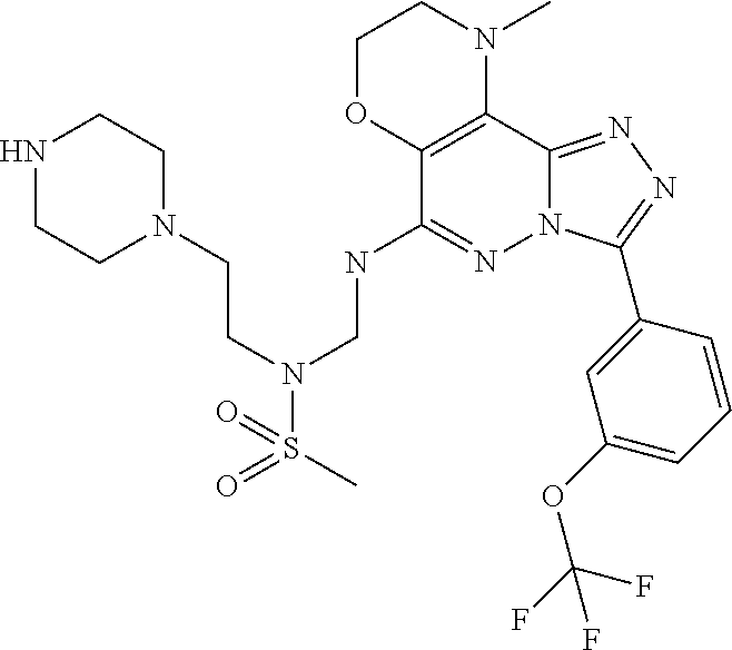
C1(NCN(CCN2CCNCC2)S(C)(=O)=O)=NN2C(=NN=C2C2=CC(OC(F)(F)F)=CC=C2)C2=C1OCCN2C
